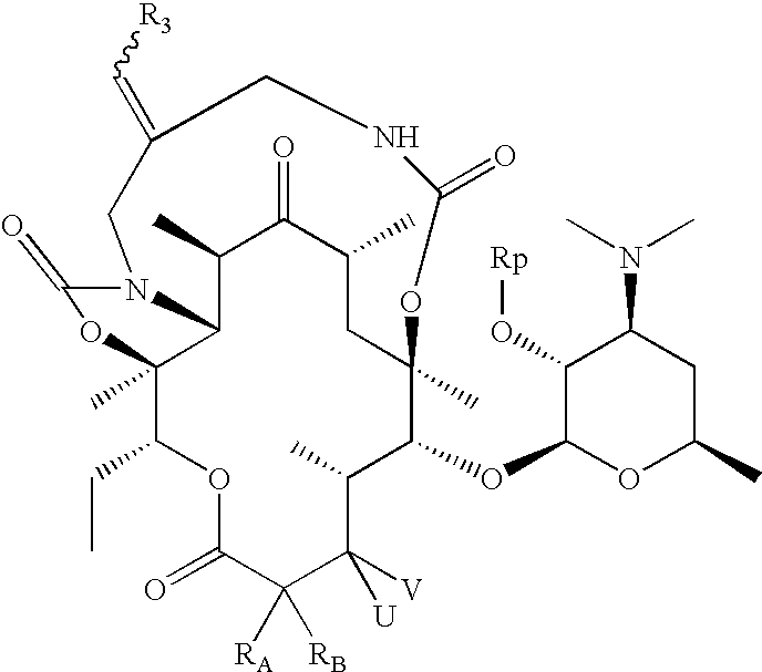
C1(C)C2C3(C)C(CC)OC(=O)C([RB])([RA])C([V])([U])C(C)C(OC4OC(C)CC(N(C)C)C4O[Rp])C(C)(CC(C)C1=O)OC(=O)NCC(=C[R3])CN2C(=O)O3
